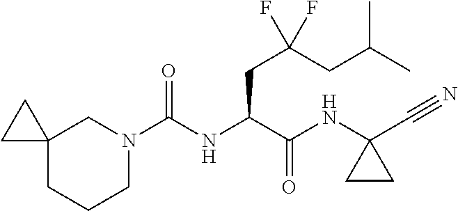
C12(CN(C(NC(C(NC3(C#N)CC3)=O)CC(CC(C)C)(F)F)=O)CCC1)CC2
